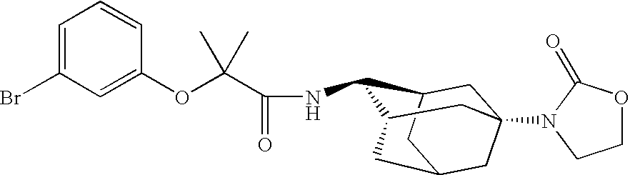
C1C2CC3CC1(N1C(=O)OCC1)CC(C3)C2NC(C(OC1=CC(Br)=CC=C1)(C)C)=O
